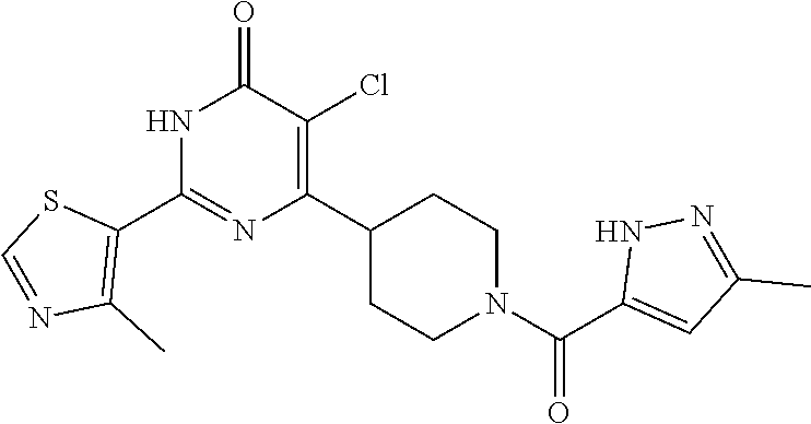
N1C(C2=C(C)N=CS2)=NC(C2CCN(C(C3=CC(C)=NN3)=O)CC2)=C(Cl)C1=O
